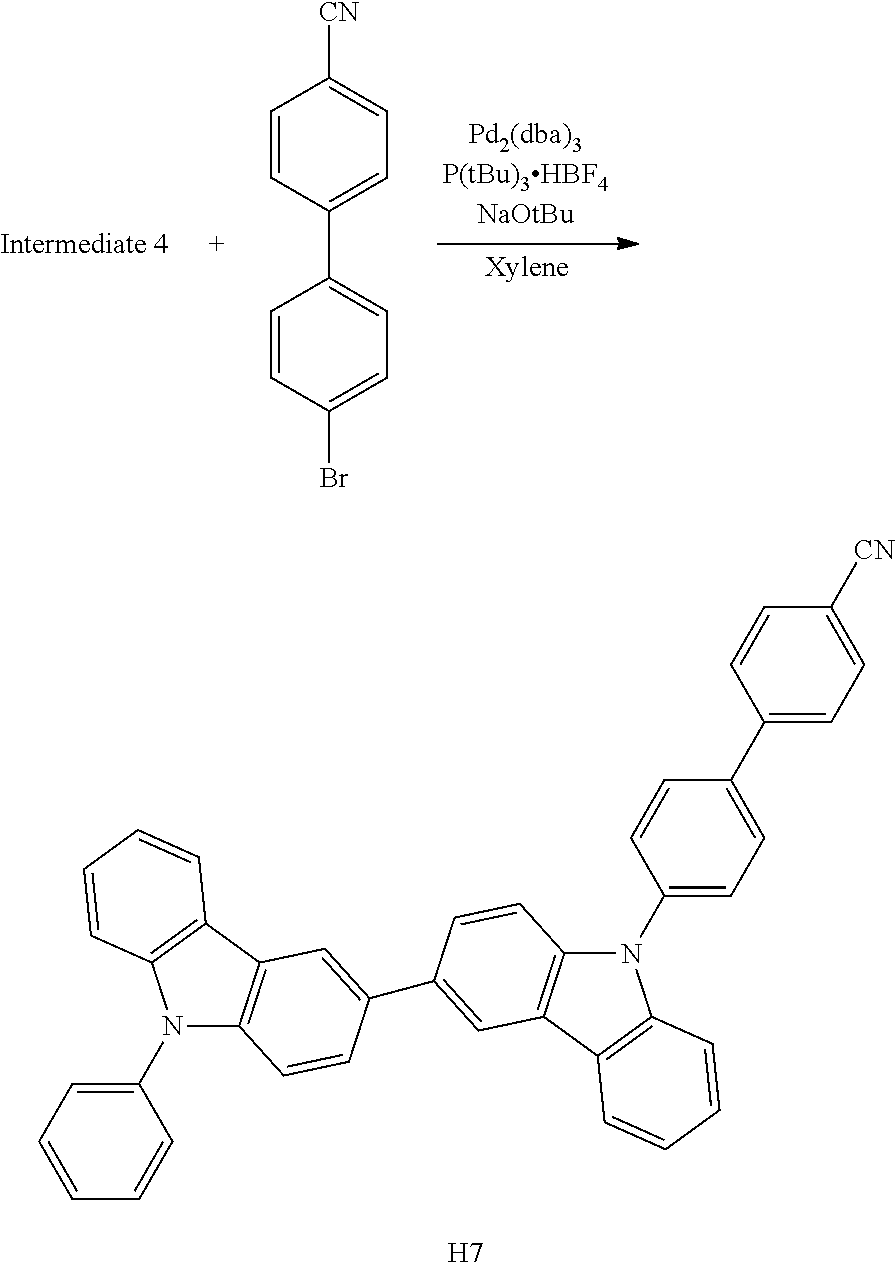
C1=CC(C2=CC=C(Br)C=C2)=CC=C1[CN].C1(N2C3=C(C4=C2C=CC=C4)C=C(C2=CC4=C(N(C5=CC=C(C6=CC=C([CN])C=C6)C=C5)C5=C4C=CC=C5)C=C2)C=C3)=CC=CC=C1.[H7]
